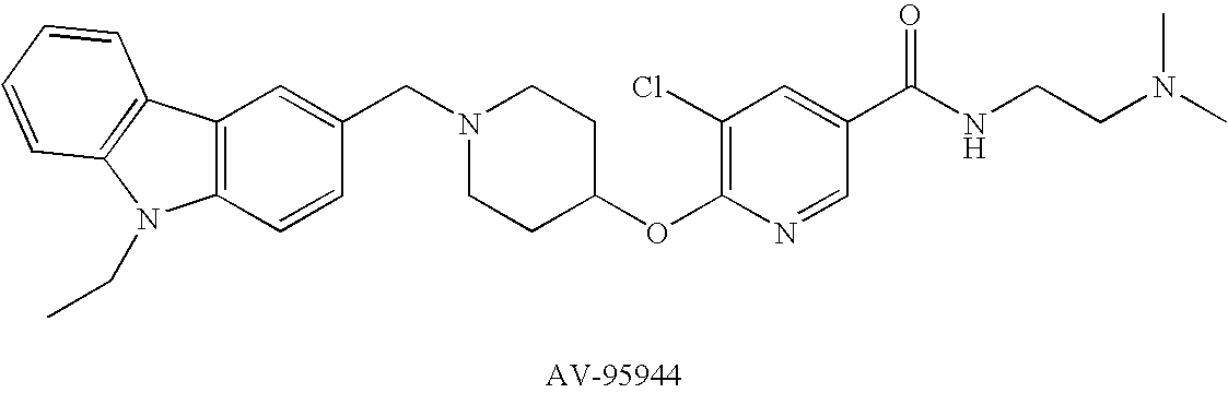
C12=C(C=CC(CN3CCC(OC4=C(Cl)C=C(C(NCCN(C)C)=O)C=N4)CC3)=C1)N(CC)C1=C2C=CC=C1
